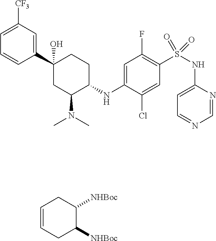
C1=C(NC2CCC(C3=CC([CF3])=CC=C3)(O)CC2N(C)C)C(Cl)=CC(S(NC2=CC=NC=N2)(=O)=O)=C1F.C1=CCC([NHBoc])C([NHBoc])C1
